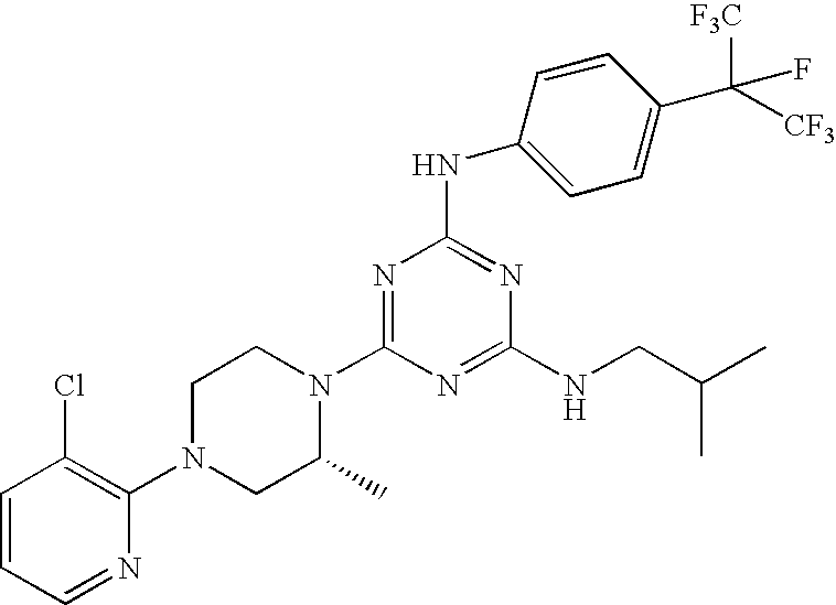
C1=CC=NC(N2CC(C)N(C3=NC(NC4=CC=C(C([F3C])([CF3])F)C=C4)=NC(NCC(C)C)=N3)CC2)=C1Cl
